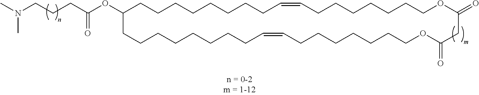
CN(CCCC(OC1CCCCCCCCC=CCCCCCCCOC(=O)CC(=O)OCCCCCCCC=CCCCCCCCC1)=O)C
